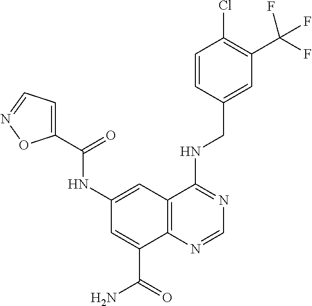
C1=C(CNC2=NC=NC3=C2C=C(NC(C2=CC=NO2)=O)C=C3C(=O)N)C=CC(Cl)=C1C(F)(F)F
